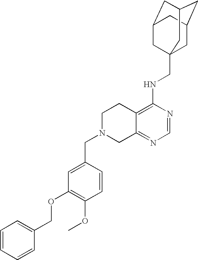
C12=C(NCC34CC5CC(CC(C3)C5)C4)N=CN=C1CN(CC1=CC(OCC3=CC=CC=C3)=C(OC)C=C1)CC2
